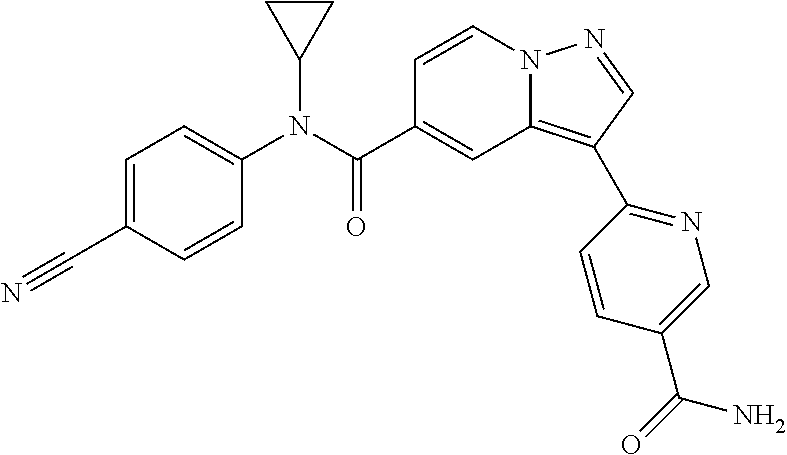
C1=CN2C(=C(C3=NC=C(C(=O)N)C=C3)C=N2)C=C1C(N(C1=CC=C(C#N)C=C1)C1CC1)=O
